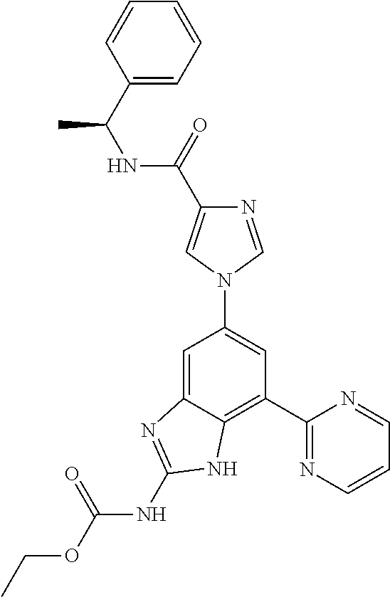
C1=C2C(=C(C3=NC=CC=N3)C=C1N1C=C(C(=O)NC(C)C3=CC=CC=C3)N=C1)NC(NC(OCC)=O)=N2
